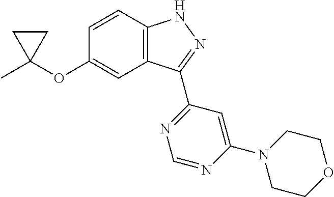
C1C(C)(OC2=CC3=C(C=C2)NN=C3C2=NC=NC(N3CCOCC3)=C2)C1
